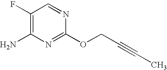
C1(F)=C(N)N=C(OCC#CC)N=C1
